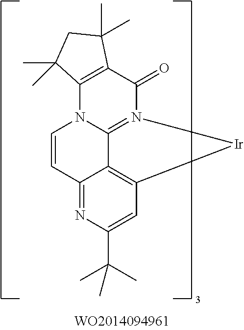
C1=CC2=NC(C(C)(C)C)=CC3=C2C2=N(C(=O)C4=C(N12)C(C)(C)CC4(C)C)[Ir]3
